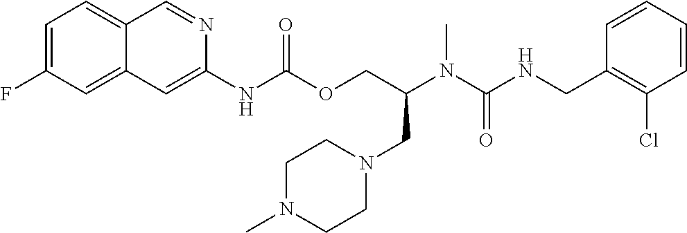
C1=CC(CNC(N(C(COC(NC2=CC3=CC(F)=CC=C3C=N2)=O)CN2CCN(C)CC2)C)=O)=C(Cl)C=C1
